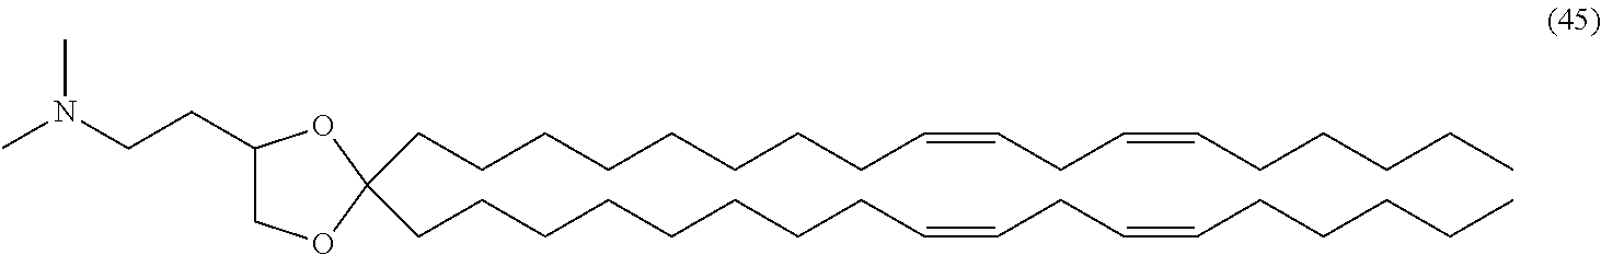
C(CCCCCCC=CCC=CCCCCC)CC1(CCCCCCCCC=CCC=CCCCCC)OCC(CCN(C)C)O1
